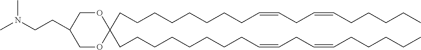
C(CCCCCCCC=CCC=CCCCCC)C1(CCCCCCCCC=CCC=CCCCCC)OCC(CCN(C)C)CO1
